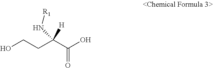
OCCC(C(O)=O)([H])N[R1]
